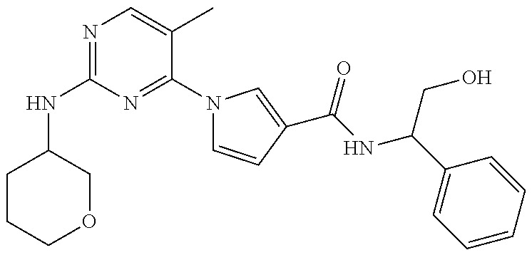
N(C1=NC=C(C)C(N2C=CC(C(NC(C3=CC=CC=C3)CO)=O)=C2)=N1)C1CCCOC1
